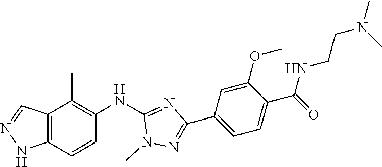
C12=C(C=CC(NC3=NC(C4=CC=C(C(NCCN(C)C)=O)C(OC)=C4)=NN3C)=C1C)NN=C2
